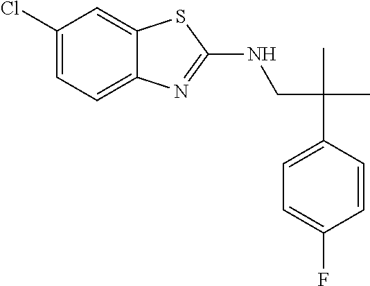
C(CNC1=NC2=CC=C(Cl)C=C2S1)(C)(C)C1=CC=C(F)C=C1
